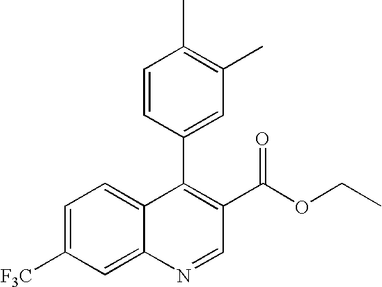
C1=CC(C2=C(C(=O)OCC)C=NC3=CC([F3C])=CC=C23)=CC(C)=C1C
